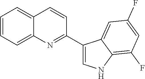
C1=CC=C2C(=C1)C=CC(C1=CNC3=C(F)C=C(F)C=C13)=N2
